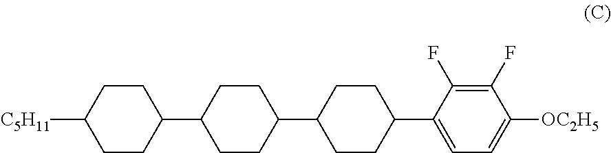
C1CC([C5H11])CCC1C1CCC(C2CCC(C3=CC=C([OC2H5])C(F)=C3F)CC2)CC1
